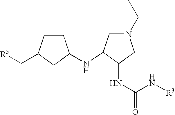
N(C(N[R3])=O)C1C(NC2CCC(C[R5])C2)CN(CC)C1
